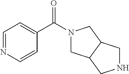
N1(C(C2=CC=NC=C2)=O)CC2C(C1)CNC2
